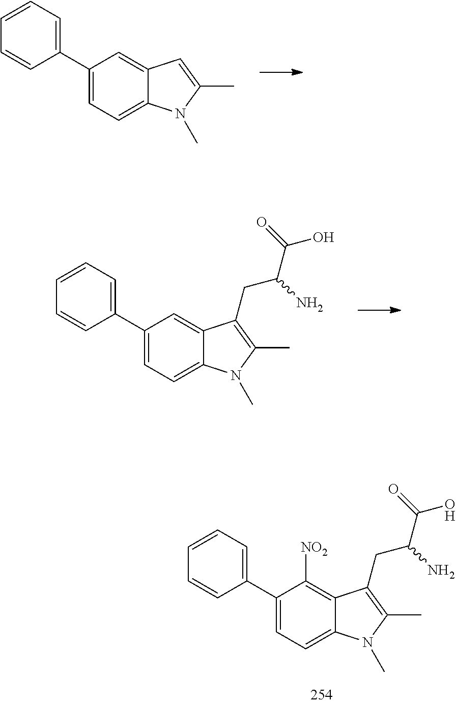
C12=CC(C3=CC=CC=C3)=CC=C1N(C)C(C)=C2CC(C(O)=O)N.C12=CC(C3=CC=CC=C3)=CC=C1N(C)C(C)=C2.C12=C([NO2])C(C3=CC=CC=C3)=CC=C1N(C)C(C)=C2CC(C(O)=O)N
